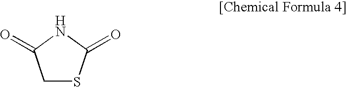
N1C(=O)CSC1=O
